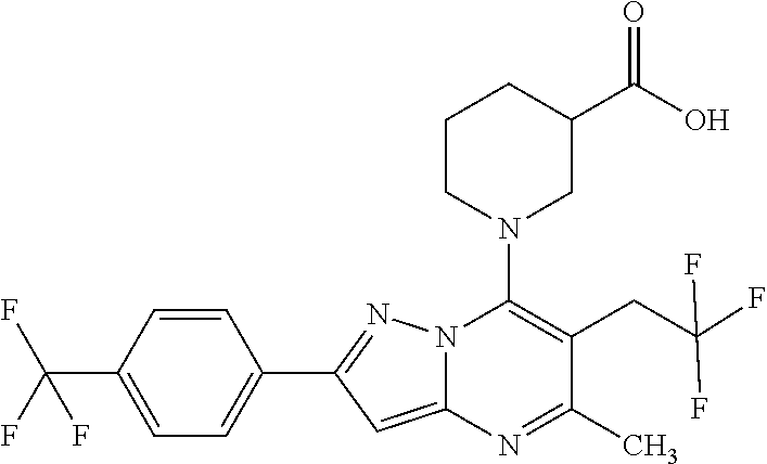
C1=CC(C(F)(F)F)=CC=C1C1=NN2C(=C1)N=C(C)C(CC(F)(F)F)=C2N1CC(C(O)=O)CCC1
